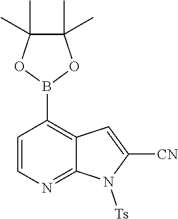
C1=CN=C2C(=C1B1OC(C)(C)C(C)(C)O1)C=C([CN])N2[Ts]
